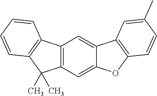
C12=C(C=C3C(=C1)C1=C(O3)C=CC(C)=C1)C(C)(C)C1=C2C=CC=C1
